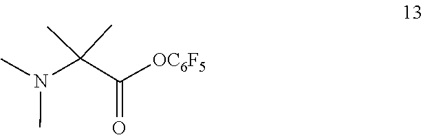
O=C(C(N(C)C)(C)C)[OC6F5]
